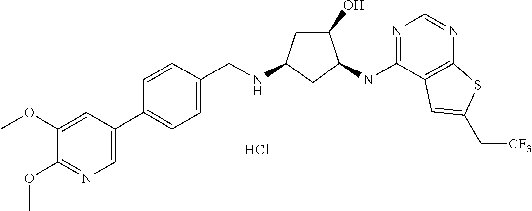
C1=CC(C2=CN=C(OC)C(OC)=C2)=CC=C1CNC1CC(O)C(N(C2=NC=NC3=C2C=C(C[CF3])S3)C)C1.Cl
